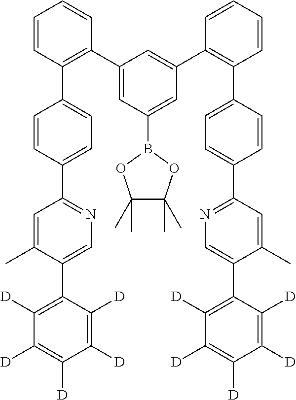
C1=CC(C2=CC=C(C3=NC=C(C4=C([D])C([D])=C([D])C([D])=C4[D])C(C)=C3)C=C2)=C(C2=CC(B3OC(C)(C)C(C)(C)O3)=CC(C3=C(C4=CC=C(C5=NC=C(C6=C([D])C([D])=C([D])C([D])=C6[D])C(C)=C5)C=C4)C=CC=C3)=C2)C=C1
